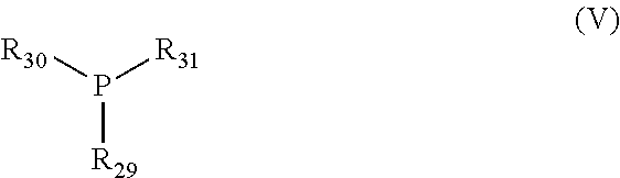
[R30]P([R31])[R29]
